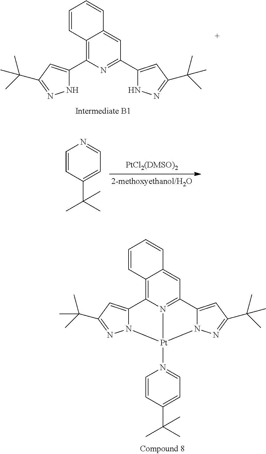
C1(C2=C3C(=CC(C4=CC(C(C)(C)C)=NN4)=N2)C=CC=C3)=CC(C(C)(C)C)=NN1.C1=CC(C(C)(C)C)=CC=N1.C12=CC(C(C)(C)C)=NN1[Pt]1(N3=CC=C(C(C)(C)C)C=C3)N3=C(C=C4C(=C23)C=CC=C4)C2=CC(C(C)(C)C)=NN21
